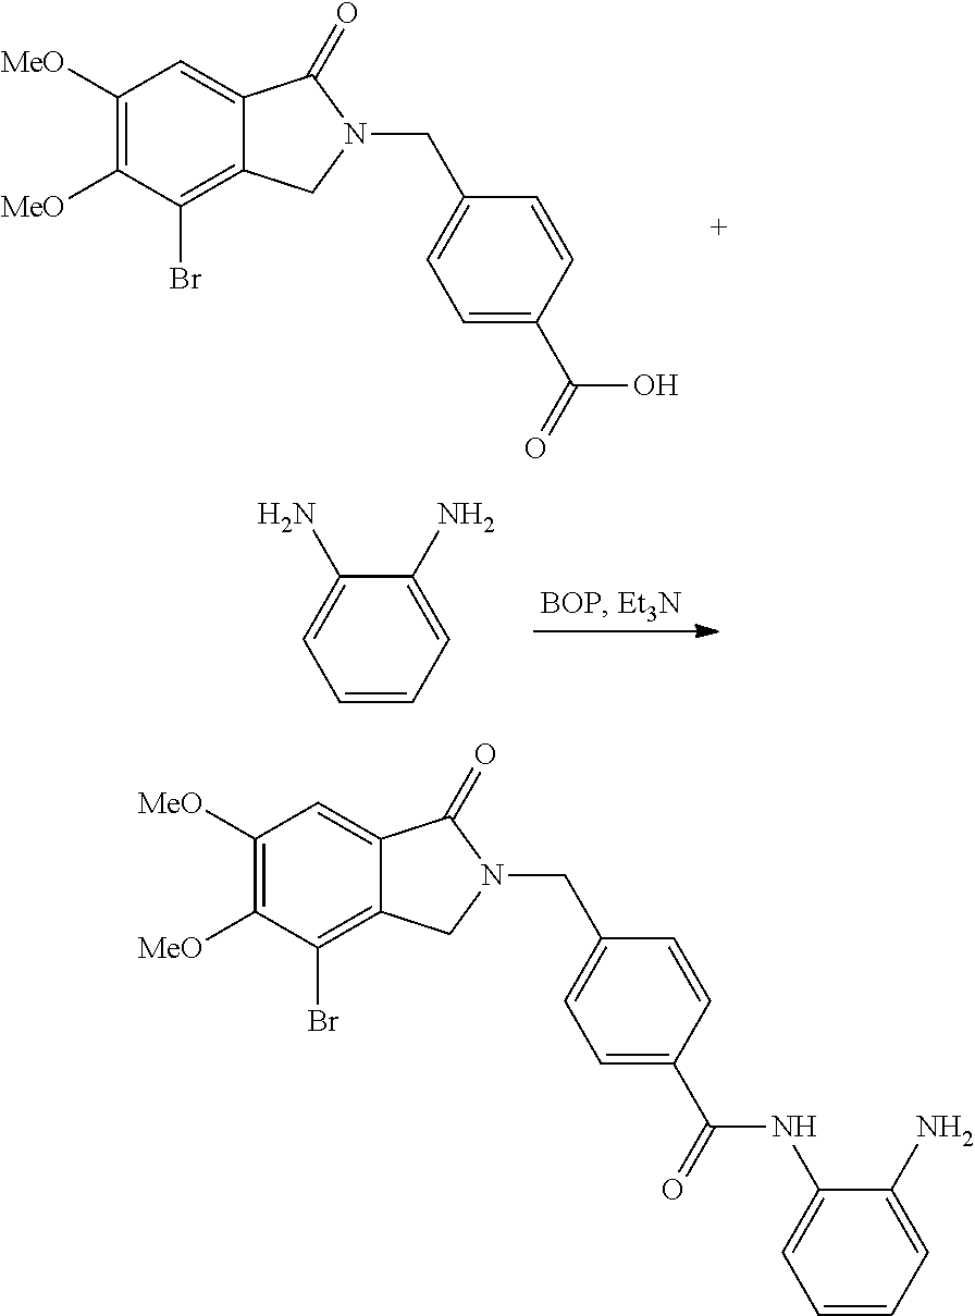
C1([MeO])=C([MeO])C(Br)=C2C(=C1)C(=O)N(CC1=CC=C(C(=O)O)C=C1)C2.C1=C(N)C(N)=CC=C1.C1([MeO])=C([MeO])C(Br)=C2C(=C1)C(=O)N(CC1=CC=C(C(=O)NC3=CC=CC=C3N)C=C1)C2
